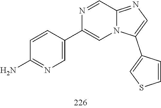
N1=CC2=NC=C(C3=CSC=C3)N2C=C1C1=CN=C(N)C=C1
